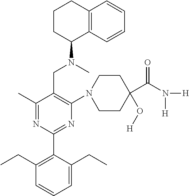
C1(C)=NC(C2=C(CC)C=CC=C2CC)=NC(N2CCC(O[H])(C(N([H])[H])=O)CC2)=C1CN(C)C1C2=C(CCC1)C=CC=C2
